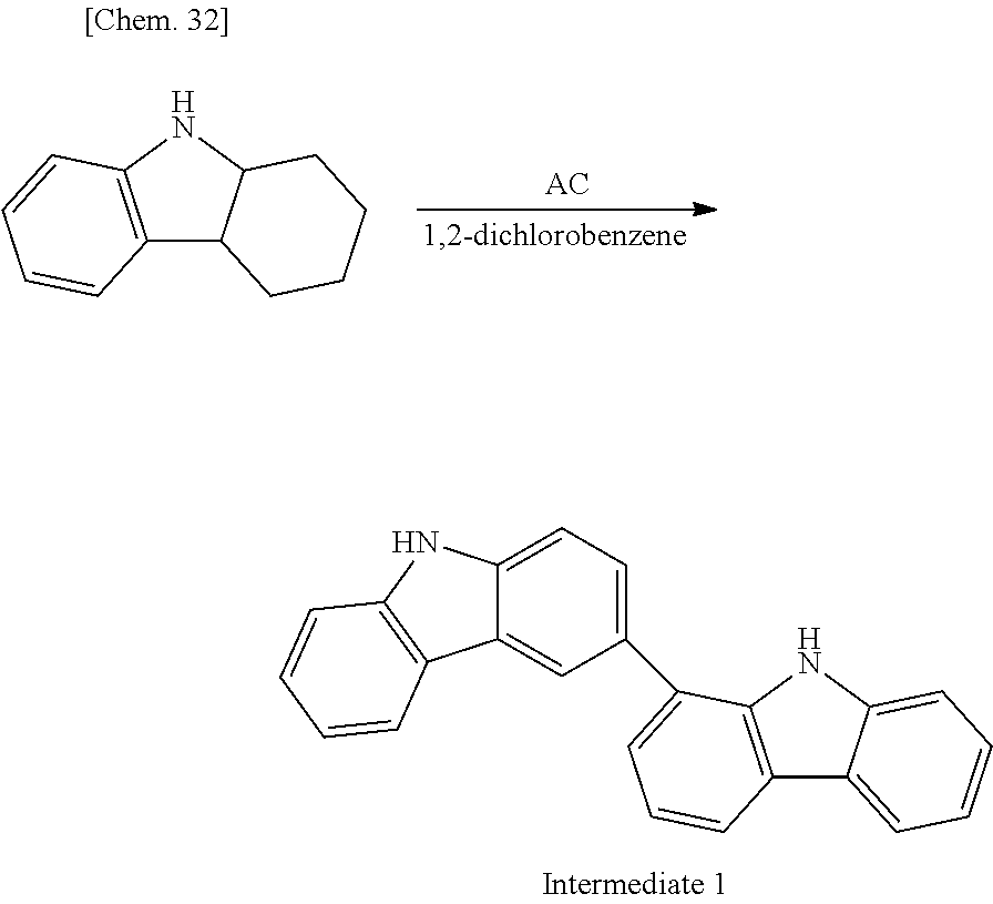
C12=C(NC3=CC=CC=C13)C(C1=CC=C3C(=C1)C1=C(N3)C=CC=C1)=CC=C2.C12=C(NC3C1CCCC3)C=CC=C2
